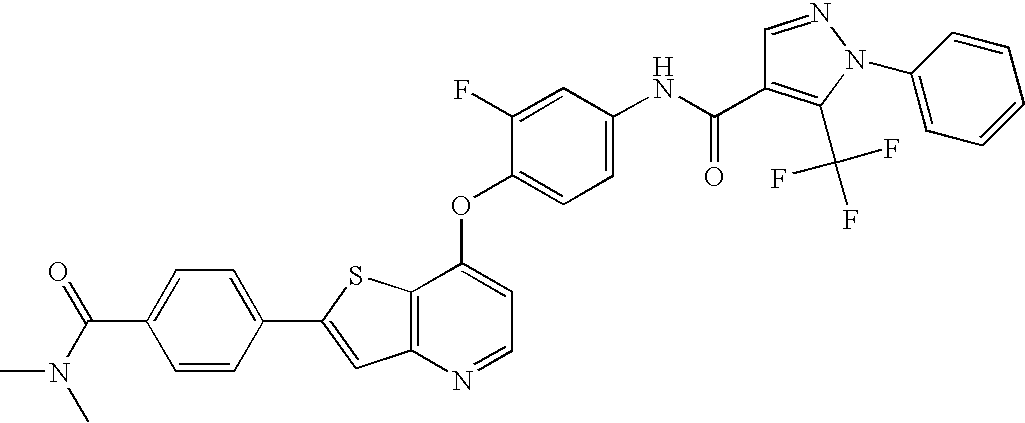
C12=C(SC(C3=CC=C(C(=O)N(C)C)C=C3)=C1)C(OC1=CC=C(NC(=O)C3=C(C(F)(F)F)N(C4=CC=CC=C4)N=C3)C=C1F)=CC=N2
